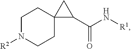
[R1]NC(C1C2(CCN([R2])CC2)C1)=O
